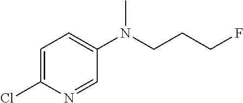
C1=C(Cl)N=CC(N(CCCF)C)=C1
